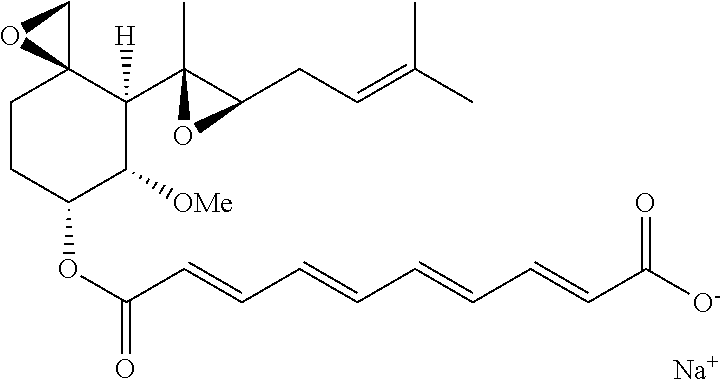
C1CC(OC(C=CC=CC=CC=CC([O-])=O)=O)C([OMe])C(C2(C)C(CC=C(C)C)O2)([H])C12CO2.[Na]
